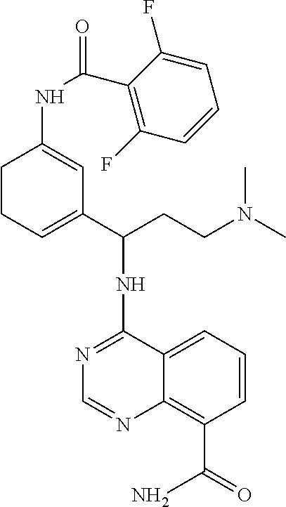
N1=C(NC(CCN(C)C)C2=CCCC(NC(C3=C(F)C=CC=C3F)=O)=C2)C2=CC=CC(C(=O)N)=C2N=C1
